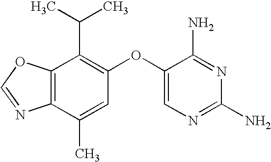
C12=C(C(C)=CC(OC3=CN=C(N)N=C3N)=C1C(C)C)N=CO2
